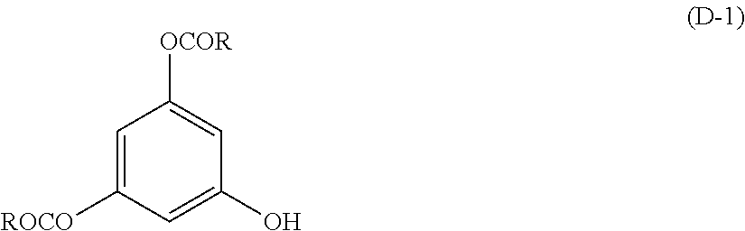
C1=C([ROCO])C=C(O)C=C1[OCOR]
